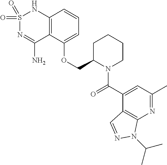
C12=C(C(OCC3N(C(C4=CC(C)=NC5=C4C=NN5C(C)C)=O)CCCC3)=CC=C1)C(N)=NS(=O)(=O)N2
